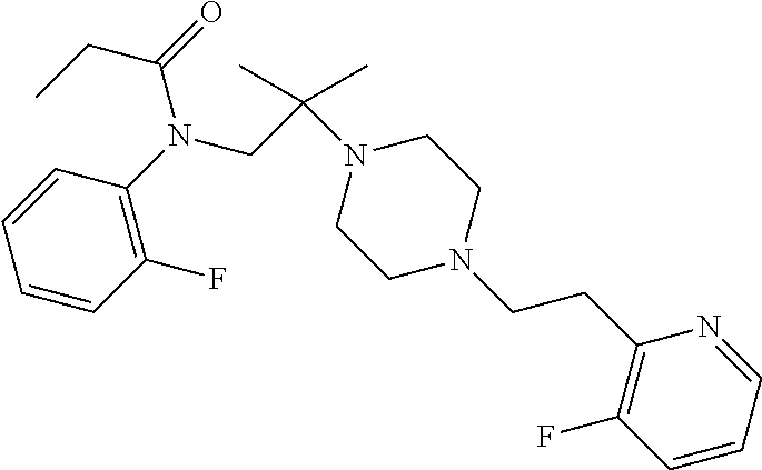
C1=CC=CC(F)=C1N(CC(N1CCN(CCC2=C(F)C=CC=N2)CC1)(C)C)C(=O)CC
